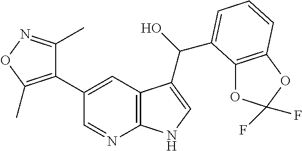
C1(C2=CC3=C(N=C2)NC=C3C(O)C2=CC=CC3=C2OC(F)(F)O3)=C(C)ON=C1C
